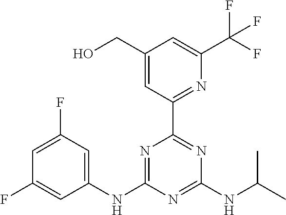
C1(NC2=NC(C3=NC(C(F)(F)F)=CC(CO)=C3)=NC(NC(C)C)=N2)=CC(F)=CC(F)=C1
